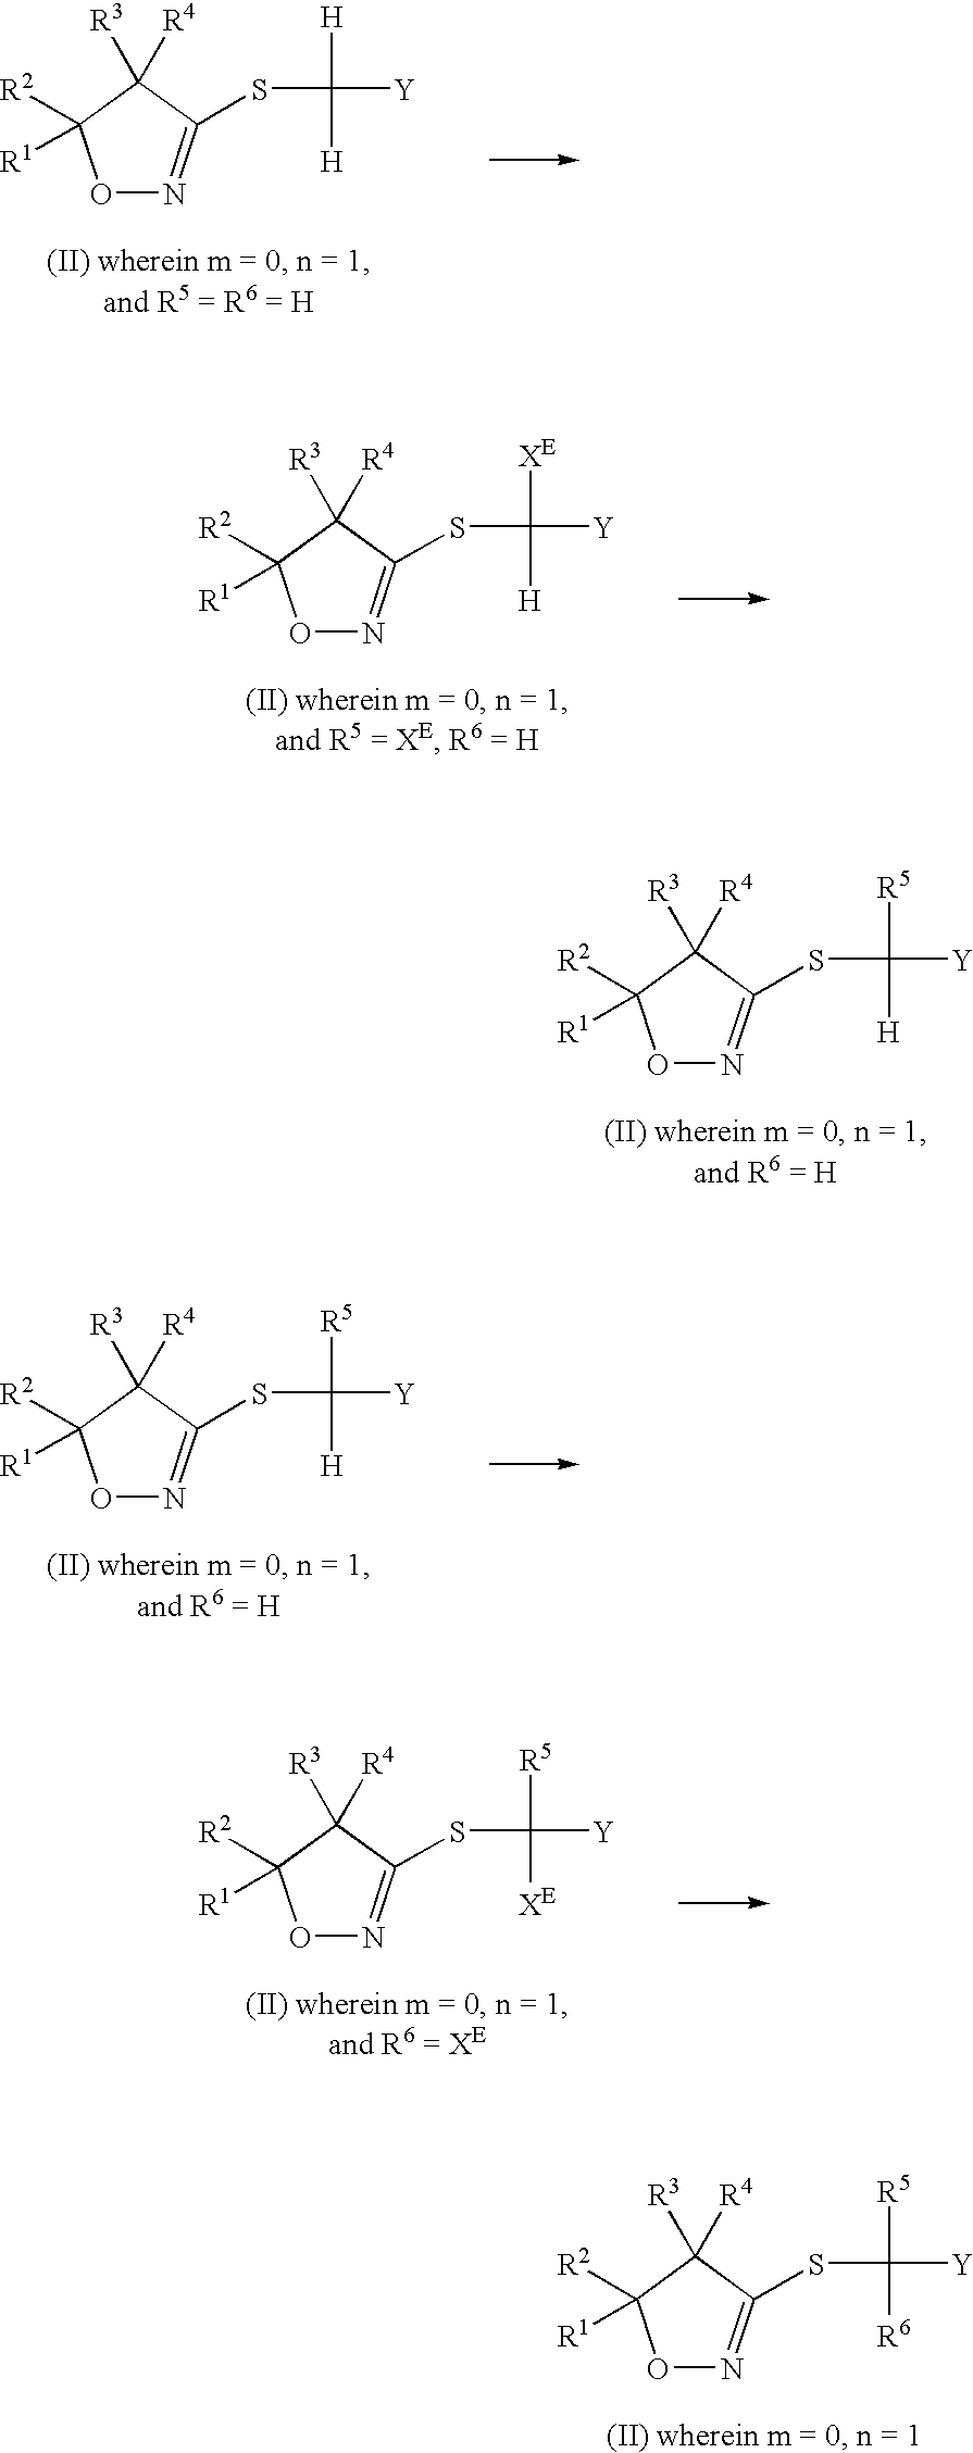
O1N=C(SC([H])([H])[Y])C([R3])([R4])C1([R2])[R1].O1N=C(SC([H])([XE])[Y])C([R3])([R4])C1([R2])[R1].O1N=C(SC([H])([R5])[Y])C([R3])([R4])C1([R2])[R1].O1N=C(SC([H])([R5])[Y])C([R3])([R4])C1([R2])[R1].O1N=C(SC([XE])([R5])[Y])C([R3])([R4])C1([R2])[R1].O1N=C(SC([R6])([R5])[Y])C([R3])([R4])C1([R2])[R1]
